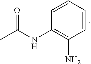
C1=CC=CC(NC(C)=O)=C1N
